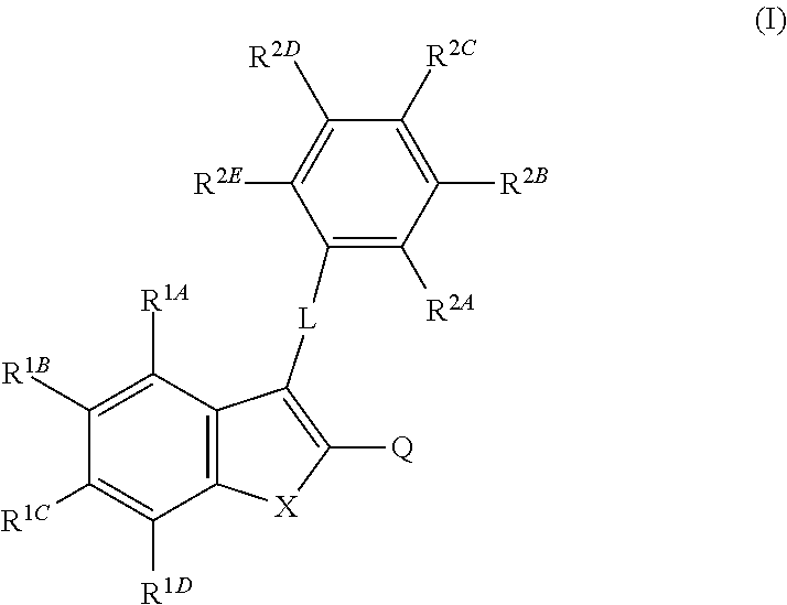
C1([R1A])=C([R1B])C([R1C])=C([R1D])C2=C1C([L]C1=C([R2A])C([R2B])=C([R2C])C([R2D])=C1[R2E])=C([Q])[X]2
